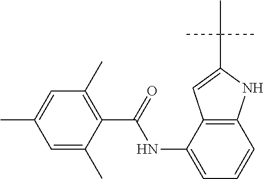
C1(C)=C(C(NC2=CC=CC3=C2C=C(C(C)(C)C)N3)=O)C(C)=CC(C)=C1
